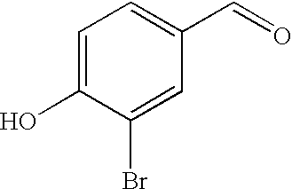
C1=C(O)C(Br)=CC(C=O)=C1
